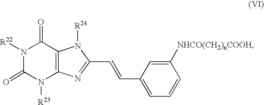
N1([R22])C(=O)N([R23])C2=C(C1=O)N([R24])C(C=CC1=CC=CC([NHCO(CH2)nCOOH])=C1)=N2
